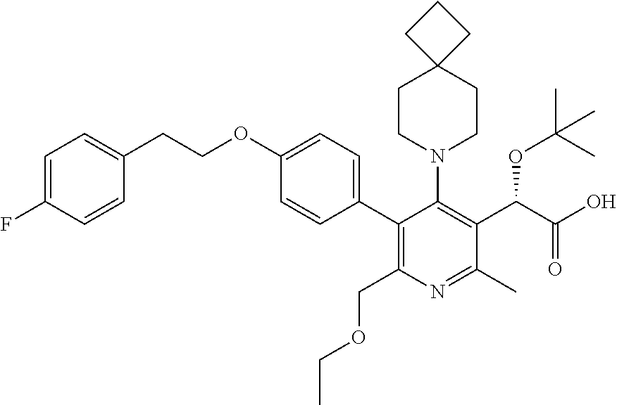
C1=C(F)C=CC(CCOC2=CC=C(C3=C(COCC)N=C(C)C(C(C(O)=O)OC(C)(C)C)=C3N3CCC4(CC3)CCC4)C=C2)=C1
